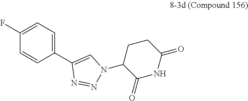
C1=CC(C2=CN(C3C(=O)NC(=O)CC3)N=N2)=CC=C1F
